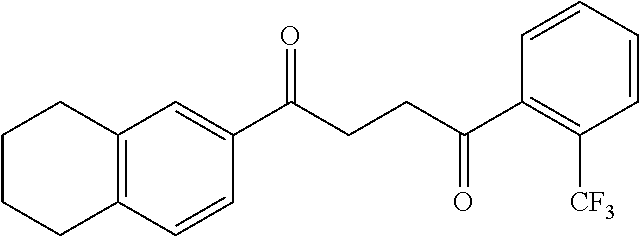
C1(C(CCC(C2=C([CF3])C=CC=C2)=O)=O)=CC2=C(C=C1)CCCC2
